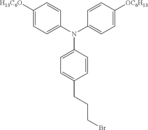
C1([H13C6O])=CC=C(N(C2=CC=C([OC6H13])C=C2)C2=CC=C(CCCBr)C=C2)C=C1
